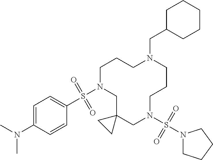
C1N(S(C2=CC=C(N(C)C)C=C2)(=O)=O)CC2(CN(S(N3CCCC3)(=O)=O)CCCN(CC3CCCCC3)CC1)CC2
